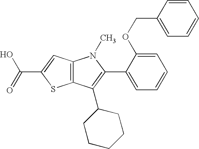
C12=C(C(C3CCCCC3)=C(C3=CC=CC=C3OCC3=CC=CC=C3)N1C)SC(C(=O)O)=C2
